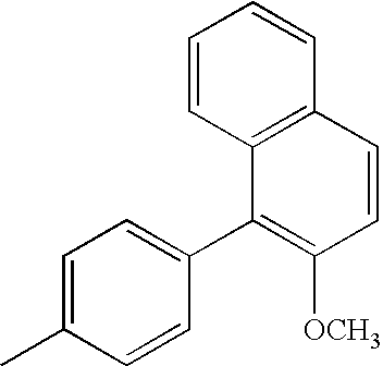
C1=C(C)C=CC(C2=C([OCH3])C=CC3=C2C=CC=C3)=C1
